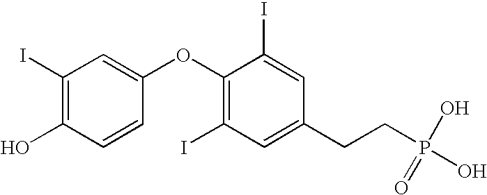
C1(I)=C(O)C=CC(OC2=C(I)C=C(CCP(O)(O)=O)C=C2I)=C1
